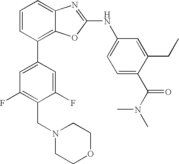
C1=CC(C2=CC(F)=C(CN3CCOCC3)C(F)=C2)=C2C(=C1)N=C(NC1=CC=C(C(N(C)C)=O)C(CC)=C1)O2
